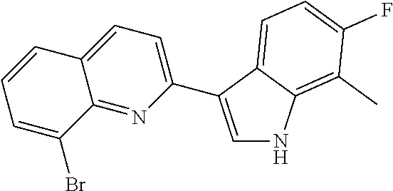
C1=C(C2=CC=C3C(=N2)C(Br)=CC=C3)C2=CC=C(F)C(C)=C2N1
